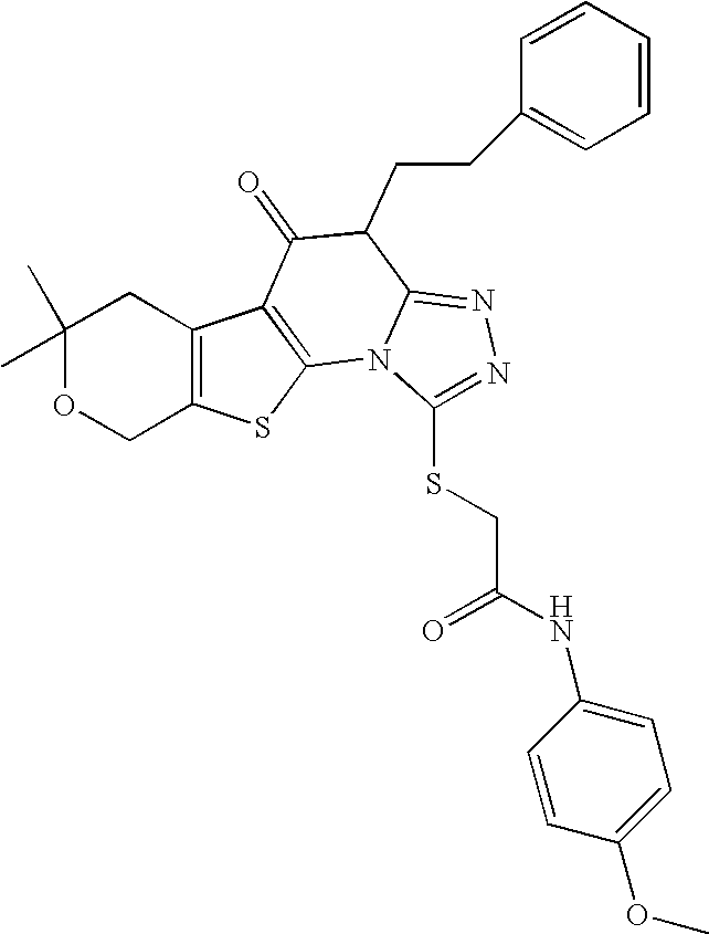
C1(C)(C)OCC2=C(C1)C1=C(S2)N2C(=NN=C2SCC(=O)NC2=CC=C(OC)C=C2)C(CCC2=CC=CC=C2)C1=O
